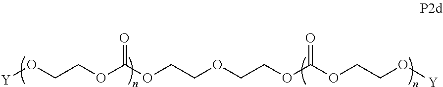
O(C(OCCO[Y])=O)CCOCCOC(OCCO[Y])=O
